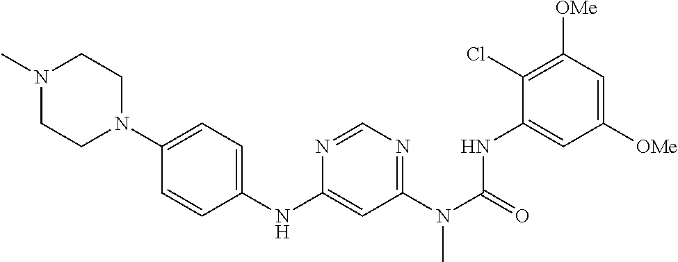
C1(Cl)=C([OMe])C=C([OMe])C=C1NC(N(C1=NC=NC(NC2=CC=C(N3CCN(C)CC3)C=C2)=C1)C)=O
